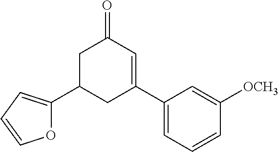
O1C(C2CC(C3=CC=CC([OCH3])=C3)=CC(=O)C2)=CC=C1
